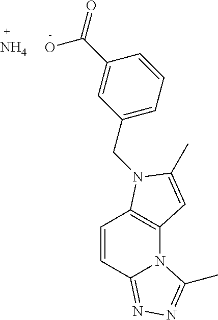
C1=CC2=NN=C(C)N2C2=C1N(CC1=CC=CC(C(=O)O)=C1)C(C)=C2.N
